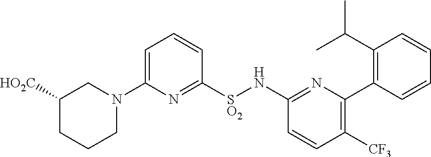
C1([HO2C])CCCN(C2=CC=CC([SO2]NC3=NC(C4=C(C(C)C)C=CC=C4)=C([CF3])C=C3)=N2)C1
